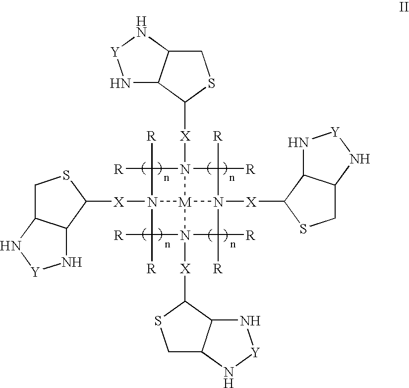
C1C2C(C([X]N34C([R])([R])N5([X]C6C7C(CS6)N[Y]N7)C([R])([R])N6([X]C7C8C(CS7)N[Y]N8)C([R])([R])N([X]C7C8C(CS7)N[Y]N8)(C3([R])[R])[M]456)S1)N[Y]N2
